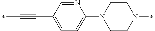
N1=CC(C#CC)=CC=C1N1CCN(C)CC1
